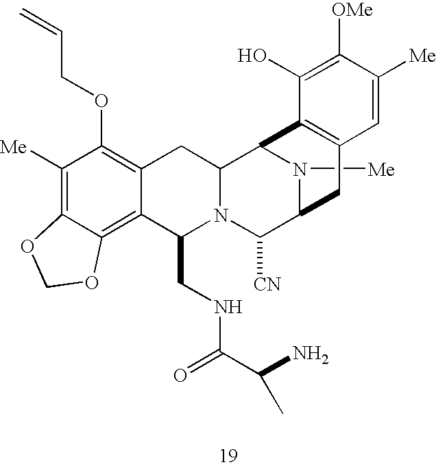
C1([Me])=C2C(=C3C(=C1OCC=C)CC1N(C3CNC(C(N)C)=O)C([CN])C3N([Me])C1C1=C(C3)C=C([Me])C([OMe])=C1O)OCO2
